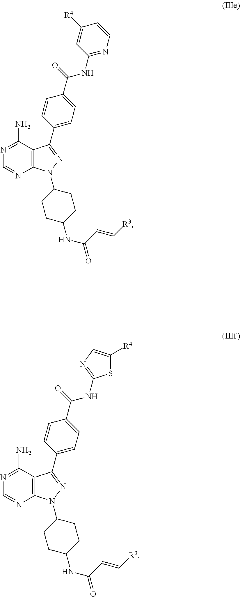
C12=C(C(N)=NC=N1)C(C1=CC=C(C(=O)NC3=NC=CC([R4])=C3)C=C1)=NN2C1CCC(NC(=O)C=C[R3])CC1.C12=C(C(N)=NC=N1)C(C1=CC=C(C(=O)NC3=NC=C([R4])S3)C=C1)=NN2C1CCC(NC(=O)C=C[R3])CC1
